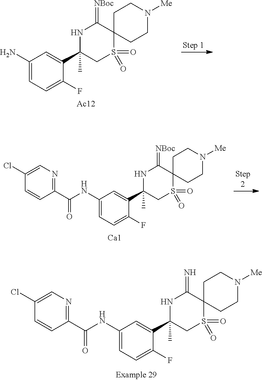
C1(N)=CC=C(F)C(C2(C)CS(=O)(=O)C3(C(=[NBoc])N2)CCN([Me])CC3)=C1.[Ac12].C1(NC(C2=NC=C(Cl)C=C2)=O)=CC=C(F)C(C2(C)CS(=O)(=O)C3(C(=N)N2)CCN([Me])CC3)=C1.C1(NC(C2=NC=C(Cl)C=C2)=O)=CC=C(F)C(C2(C)CS(=O)(=O)C3(C(=[NBoc])N2)CCN([Me])CC3)=C1.[Ca1]
